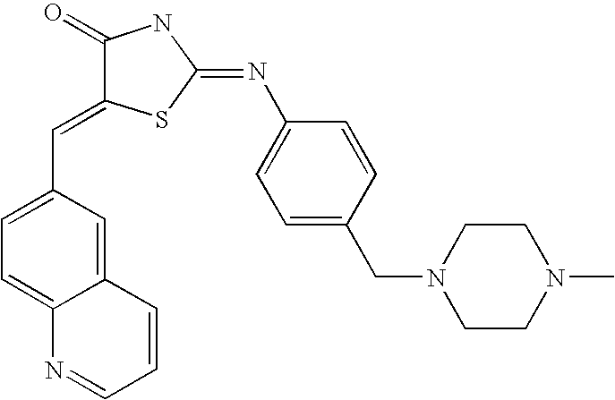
C1=C(CN2CCN(C)CC2)C=CC(N=C2SC(=CC3=CC=C4C(=C3)C=CC=N4)C(=O)N2)=C1
